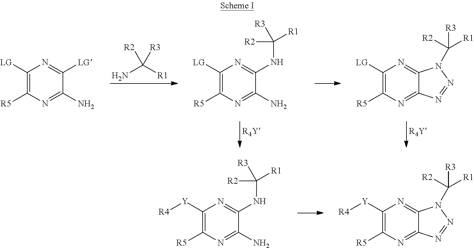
NC([R1])([R2])[R3].C1([LG])=C([R5])N=C(N)C([LG])=N1.C1([LG])=C([R5])N=C(N)C(NC([R2])([R3])[R1])=N1.C1([LG])=C([R5])N=C2C(=N1)N(C([R3])([R2])[R1])N=N2.C1([Y][R4])=C([R5])N=C(N)C(NC([R2])([R3])[R1])=N1.C1([Y][R4])=C([R5])N=C2C(=N1)N(C([R3])([R2])[R1])N=N2
